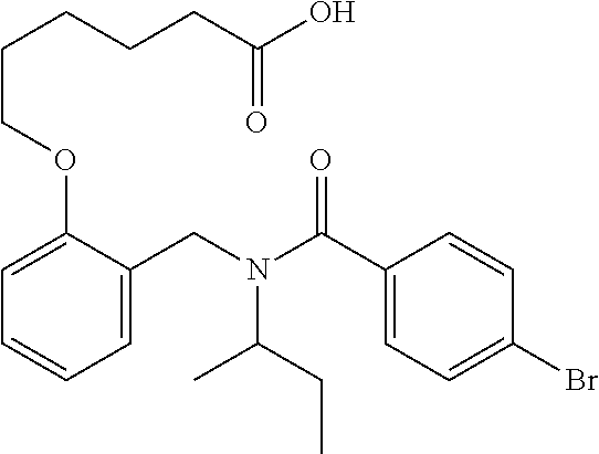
C1=C(CN(C(C2=CC=C(Br)C=C2)=O)C(CC)C)C(OCCCCCC(O)=O)=CC=C1
